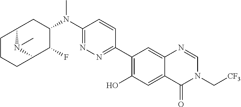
C1(N(C2=NN=C(C3=C(O)C=C4C(=C3)N=CN(C[CF3])C4=O)C=C2)C)CC2N(C)C(C1F)CCC2
